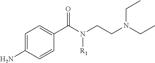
C1=C(N)C=CC(C(N([R1])CCN(CC)CC)=O)=C1
